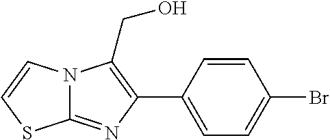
C12=NC(C3=CC=C(Br)C=C3)=C(CO)N1C=CS2
